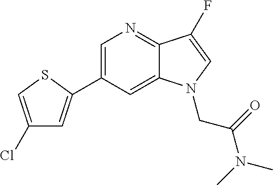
C1=C(C2=CC(Cl)=CS2)C=C2C(=N1)C(F)=CN2CC(N(C)C)=O
